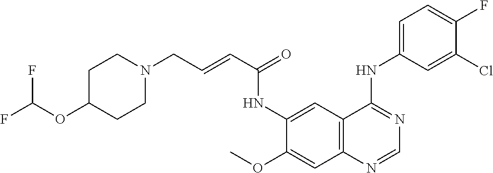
O(C1=CC2=C(C=C1NC(C=CCN1CCC(OC(F)F)CC1)=O)C(NC1=CC=C(F)C(Cl)=C1)=NC=N2)C
